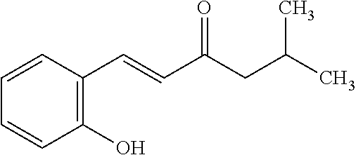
C1(O)=C(C=CC(CC(C)C)=O)C=CC=C1
